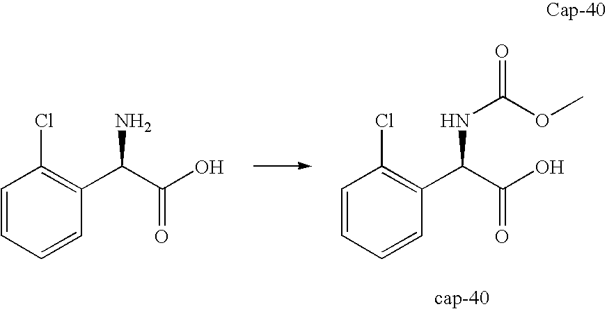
C1=CC=CC(C(C(=O)O)N)=C1Cl.C1=CC=CC(C(C(=O)O)NC(OC)=O)=C1Cl
